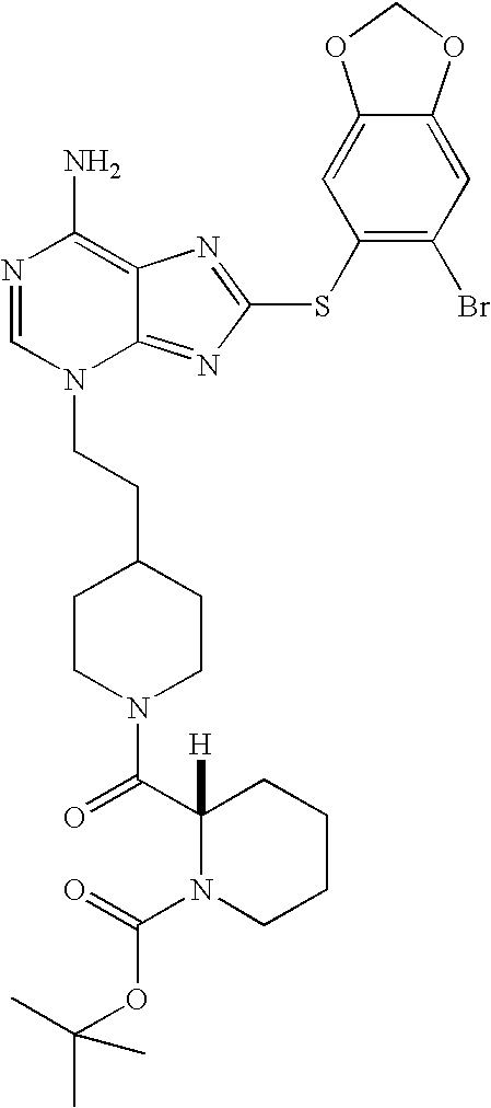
N1=CN(CCC2CCN(C(C3([H])N(C(OC(C)(C)C)=O)CCCC3)=O)CC2)C2=NC(SC3=C(Br)C=C4C(=C3)OCO4)=NC2=C1N
